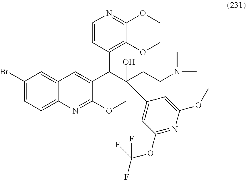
C1(Br)=CC=C2C(=C1)C=C(C(C(CCN(C)C)(O)C1=CC(OC(F)(F)F)=NC(OC)=C1)C1=C(OC)C(OC)=NC=C1)C(OC)=N2
